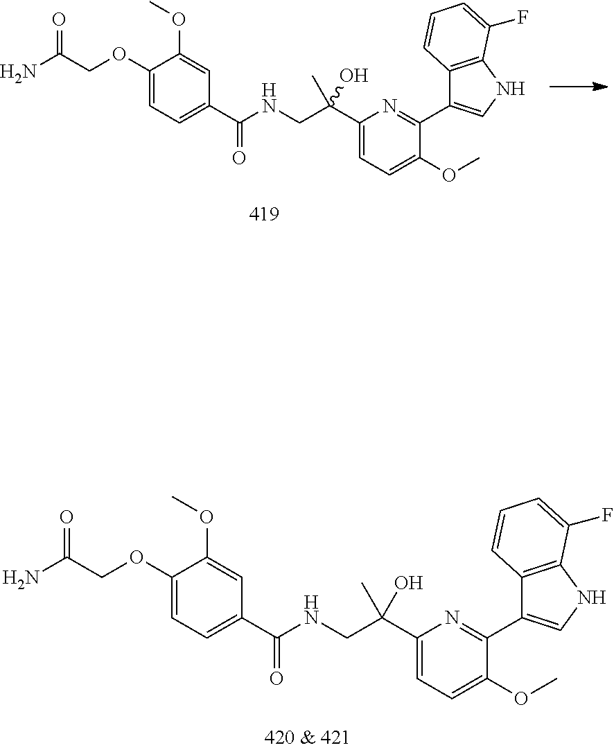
C1(C(CNC(C2=CC=C(OCC(N)=O)C(OC)=C2)=O)(C)O)=CC=C(OC)C(C2=CNC3=C2C=CC=C3F)=N1.C1(C(CNC(C2=CC=C(OCC(N)=O)C(OC)=C2)=O)(C)O)=CC=C(OC)C(C2=CNC3=C2C=CC=C3F)=N1
